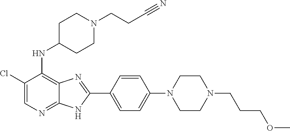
ClC1=CN=C2C(=C1NC1CCN(CCC#N)CC1)N=C(C1=CC=C(N3CCN(CCCOC)CC3)C=C1)N2
